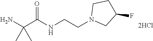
NC(C(NCCN1CC(F)CC1)=O)(C)C
